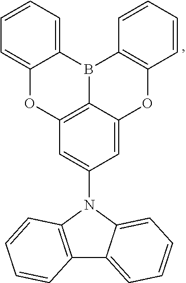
C12=C(N(C3=CC4=C5C(=C3)OC3=C(B5C5=CC=CC=C5O4)C=CC=C3)C3=CC=CC=C13)C=CC=C2
